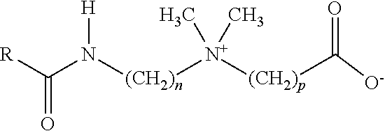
[R]C(N([(CH2)n][N+]([(CH2)p]C(=O)[O-])(C)C)[H])=O
